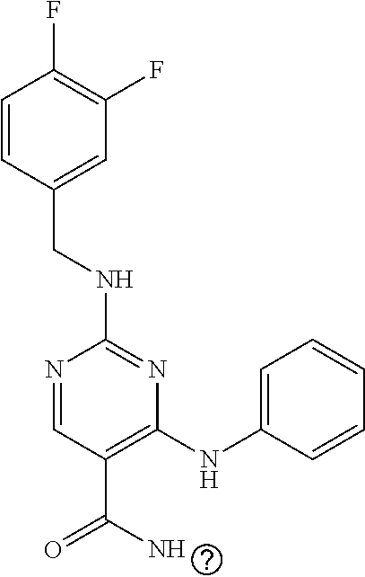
C1(NCC2=CC(F)=C(F)C=C2)=NC(NC2=CC=CC=C2)=C(C(=O)N)C=N1
